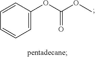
C1=C(OC(OC)=O)C=CC=C1
